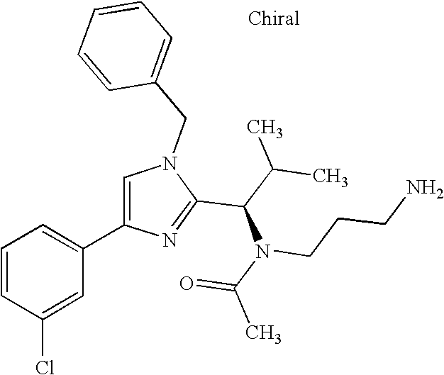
C1=CC(Cl)=CC(C2=CN(CC3=CC=CC=C3)C(C(C(C)C)N(CCCN)C(C)=O)=N2)=C1
